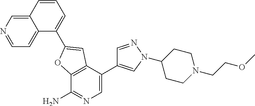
C12=C(C(C3=CN(C4CCN(CCOC)CC4)N=C3)=CN=C1N)C=C(C1=CC=CC3=CN=CC=C13)O2
